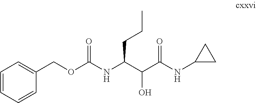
C1(COC(NC(C(C(NC2CC2)=O)O)CCC)=O)=CC=CC=C1
